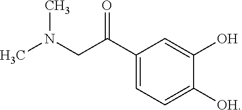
C1(C(CN(C)C)=O)=CC=C([OH])C(O)=C1
